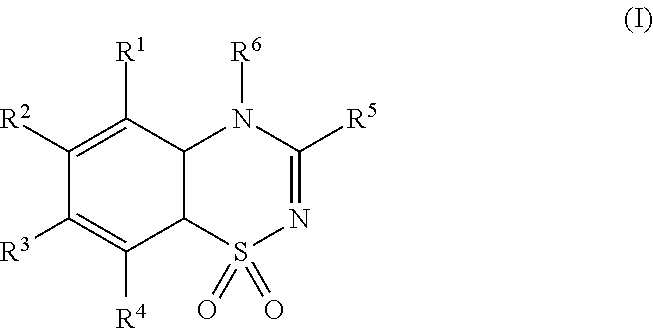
C12C(S(=O)(=O)N=C([R5])N1[R6])C([R4])=C([R3])C([R2])=C2[R1]
